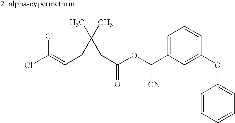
ClC(=CC1C(C(OC(C2=CC=CC(OC3=CC=CC=C3)=C2)[CN])=O)C1(C)C)Cl
